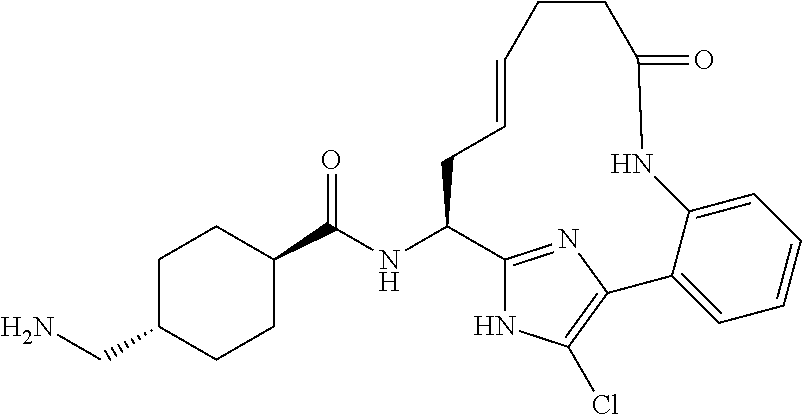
C1CC(C(NC2C3=NC(=C(Cl)N3)C3=CC=CC=C3NC(=O)CCC=CC2)=O)CCC1CN
